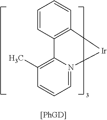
C1=N2C(=C(C)C=C1)C1=C(C=CC=C1)[Ir]2
